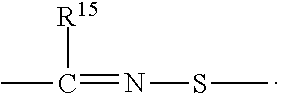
CC(=NSC)[R15]
